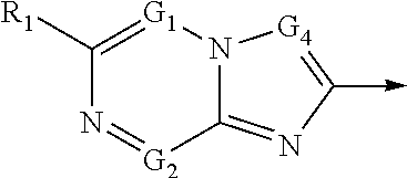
C1([R1])=[G1]N2C(=NC(->C)=[G4]2)[G2]=N1
